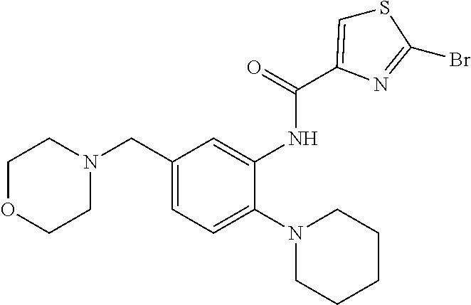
C1OCCN(CC2=CC=C(N3CCCCC3)C(NC(=O)C3=CSC(Br)=N3)=C2)C1
